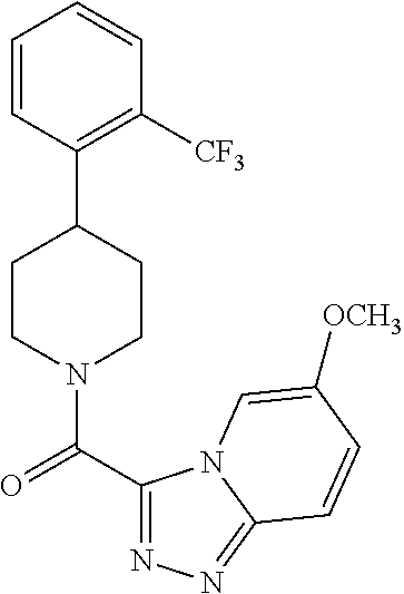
C1(C2CCN(C(C3=NN=C4N3C=C([OCH3])C=C4)=O)CC2)=C([CF3])C=CC=C1
